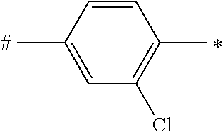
C1=CC(C)=CC(Cl)=C1C
